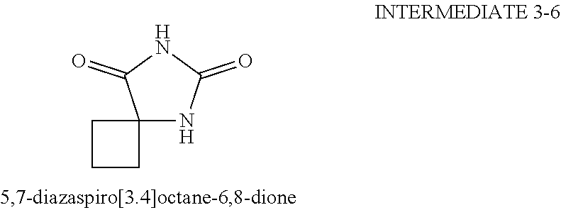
N1C(=O)C2(NC1=O)CCC2
